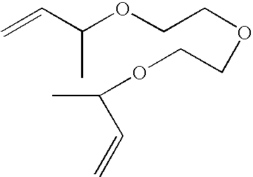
C=CC(OCCOCCOC(C=C)C)C
